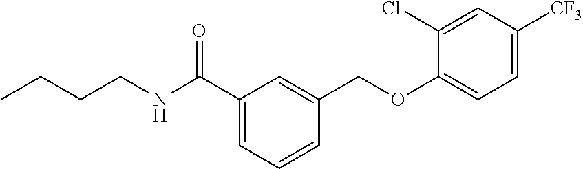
C1(Cl)=CC([CF3])=CC=C1OCC1=CC(C(NCCCC)=O)=CC=C1
